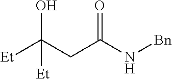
C(CC(N[Bn])=O)(O)([Et])[Et]
